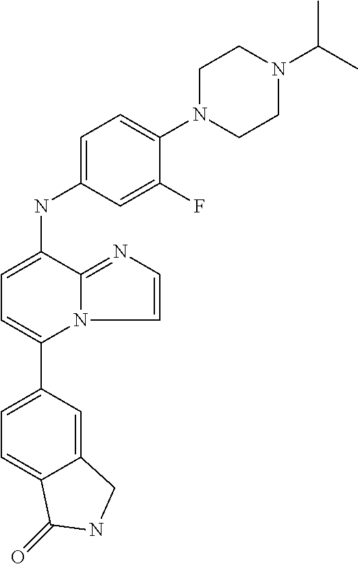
C1(C2=CC=C(NC3=CC=C(N4CCN(C(C)C)CC4)C(F)=C3)C3=NC=CN23)=CC=C2C(=C1)CNC2=O
